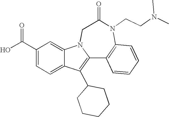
C1(C(O)=O)=CC=C2C(=C1)N1C(=C2C2CCCCC2)C2=C(N(CCN(C)C)C(=O)C1)C=CC=C2
